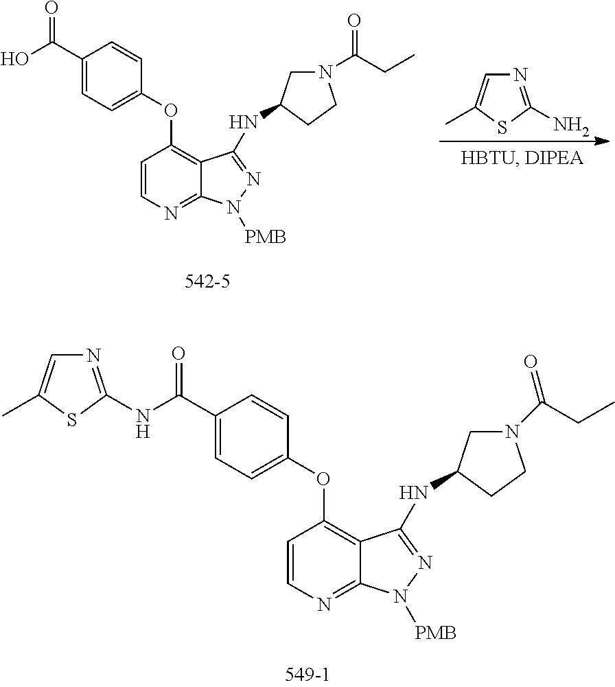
C1(OC2=C3C(=NC=C2)N([PMB])N=C3NC2CN(C(CC)=O)CC2)=CC=C(C(O)=O)C=C1.N1=C(N)SC(C)=C1.C1(OC2=C3C(=NC=C2)N([PMB])N=C3NC2CN(C(=O)CC)CC2)=CC=C(C(NC2=NC=C(C)S2)=O)C=C1
